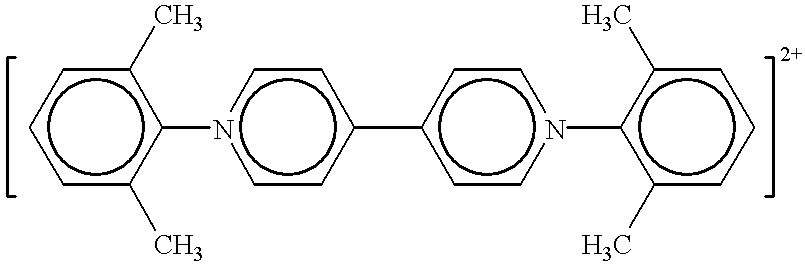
c1cc(C)c(-n2ccc(-c3ccn(-c4c(C)cccc4C)cc3)cc2)c(C)c1
